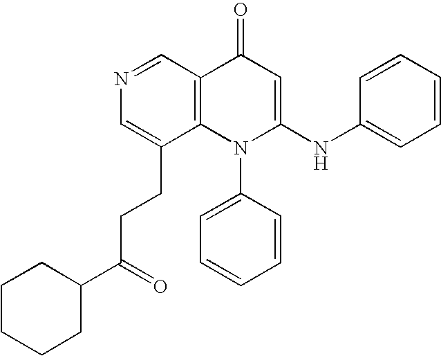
N1=CC2=C(C(CCC(C3CCCCC3)=O)=C1)N(C1=CC=CC=C1)C(NC1=CC=CC=C1)=CC2=O
